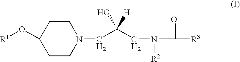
C1(O[R1])CCN(CC(CN(C([R3])=O)[R2])([H])O)CC1
